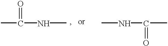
CC(NC)=O.CNC(C)=O
